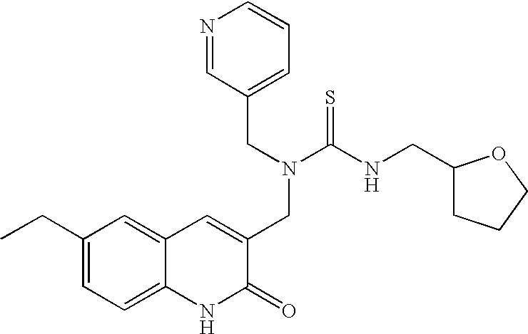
C1(CC)=CC=C2C(=C1)C=C(CN(C(NCC1CCCO1)=S)CC1=CC=CN=C1)C(=O)N2
